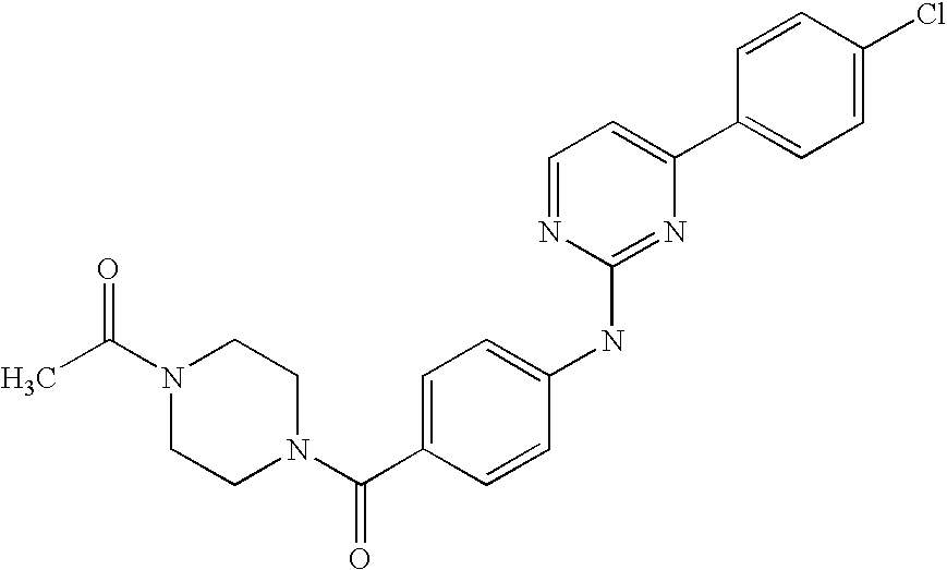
C1=CC(C2=CC=NC(NC3=CC=C(C(N4CCN(C(C)=O)CC4)=O)C=C3)=N2)=CC=C1Cl
